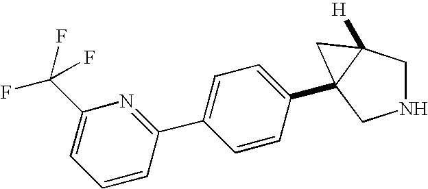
N1CC2([H])CC2(C2=CC=C(C3=NC(C(F)(F)F)=CC=C3)C=C2)C1
